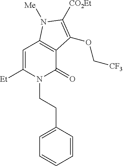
C1=C([Et])N(CCC2=CC=CC=C2)C(=O)C2=C1N([Me])C([CO2Et])=C2OC[CF3]
